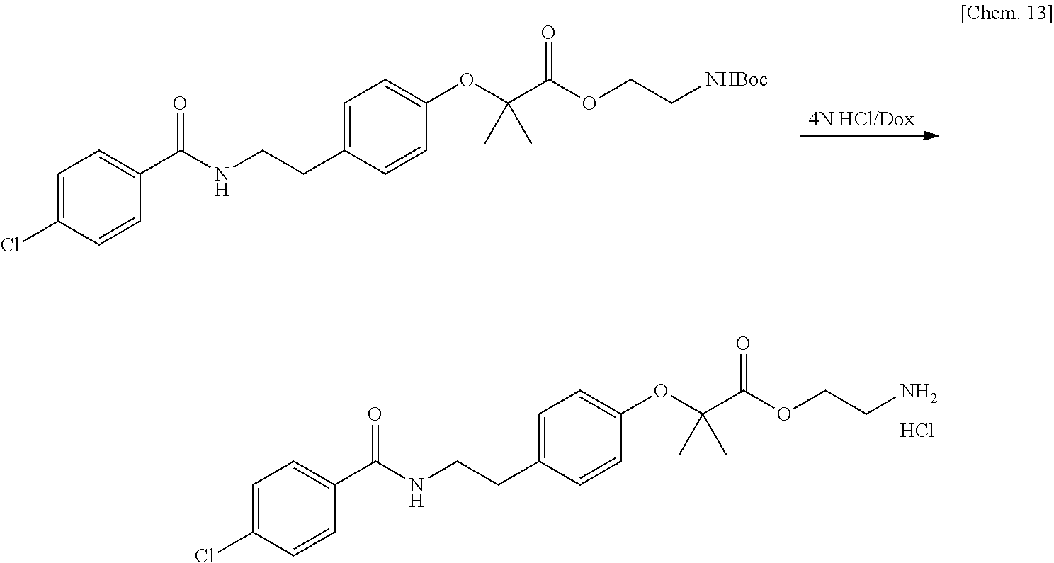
[4N HCl/Dox].C1=C(Cl)C=CC(C(NCCC2=CC=C(OC(C(=O)OCC[NHBoc])(C)C)C=C2)=O)=C1.C1=C(Cl)C=CC(C(NCCC2=CC=C(OC(C(=O)OCCN)(C)C)C=C2)=O)=C1.Cl
